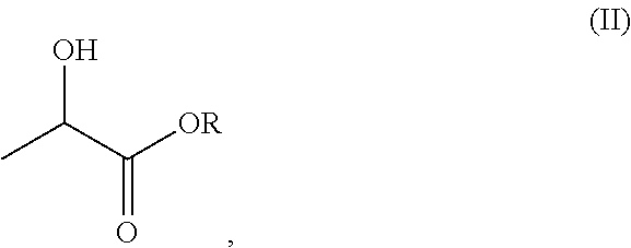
OC(C([OR])=O)C
